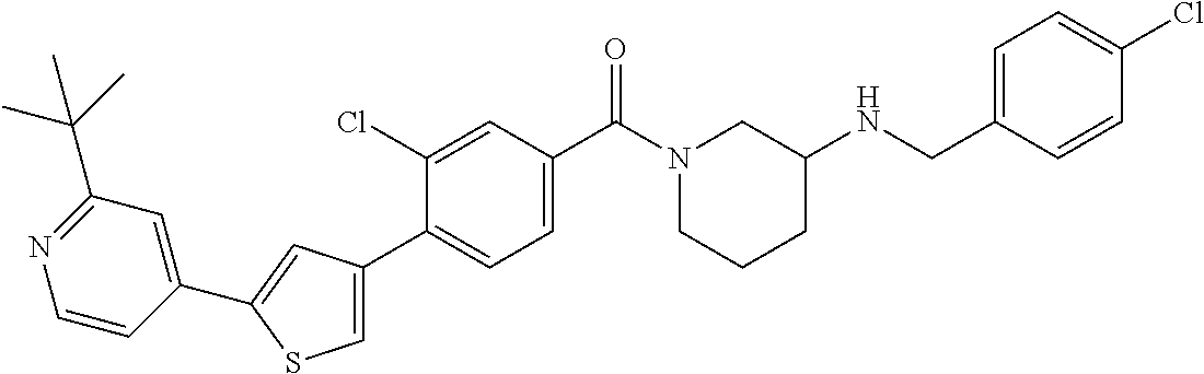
N1(C(C2=CC=C(C3=CSC(C4=CC(C(C)(C)C)=NC=C4)=C3)C(Cl)=C2)=O)CC(NCC2=CC=C(Cl)C=C2)CCC1
